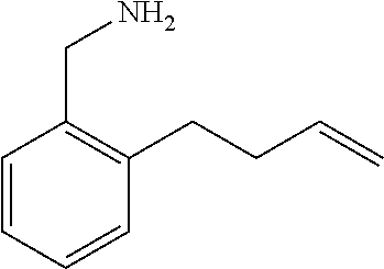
C1=CC=CC(CCC=C)=C1CN
